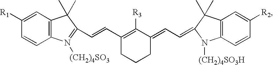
C12=C(C=C([R1])C=C1)C(C)(C)C(C=CC1=C([R3])C(=CC=C3C(C)(C)C4=C(C=CC([R2])=C4)N3[(CH2)4SO3H])CCC1)=N2[(CH2)4SO3]
